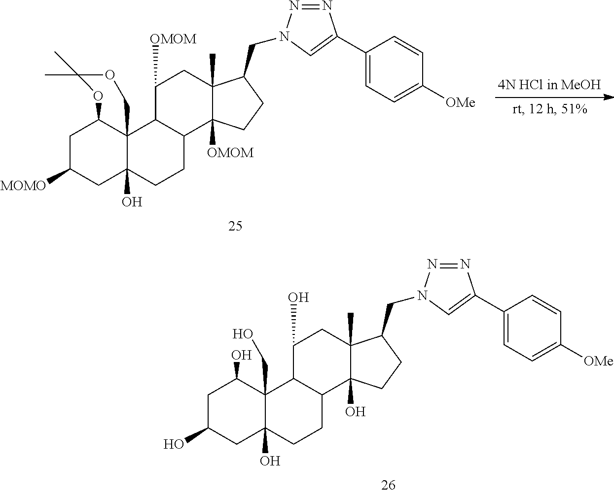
C1C([MOMO])CC2(O)C3(C1OC(C)(C)OC3)C1C(CC2)C2([OMOM])C(C)(CC1[OMOM])C(CN1N=NC(C3=CC=C([OMe])C=C3)=C1)CC2.C1C(O)CC2(O)C(CO)(C1O)C1C(CC2)C2(O)C(C)(CC1O)C(CN1N=NC(C3=CC=C([OMe])C=C3)=C1)CC2
